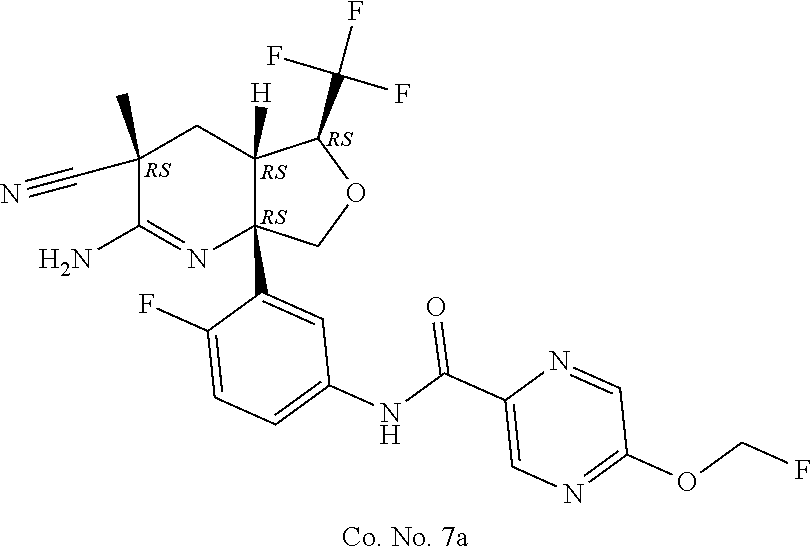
C1(C)(C#N)C(N)=NC2(C3=CC(NC(C4=CN=C(OCF)C=N4)=O)=CC=C3F)C([H])(C1)C(C(F)(F)F)OC2
